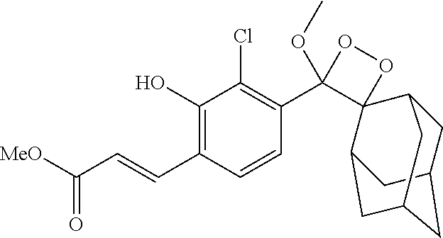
C1(C=CC([MeO])=O)=C(O)C(Cl)=C(C2(OC)OOC23C2CC4CC(CC3C4)C2)C=C1
